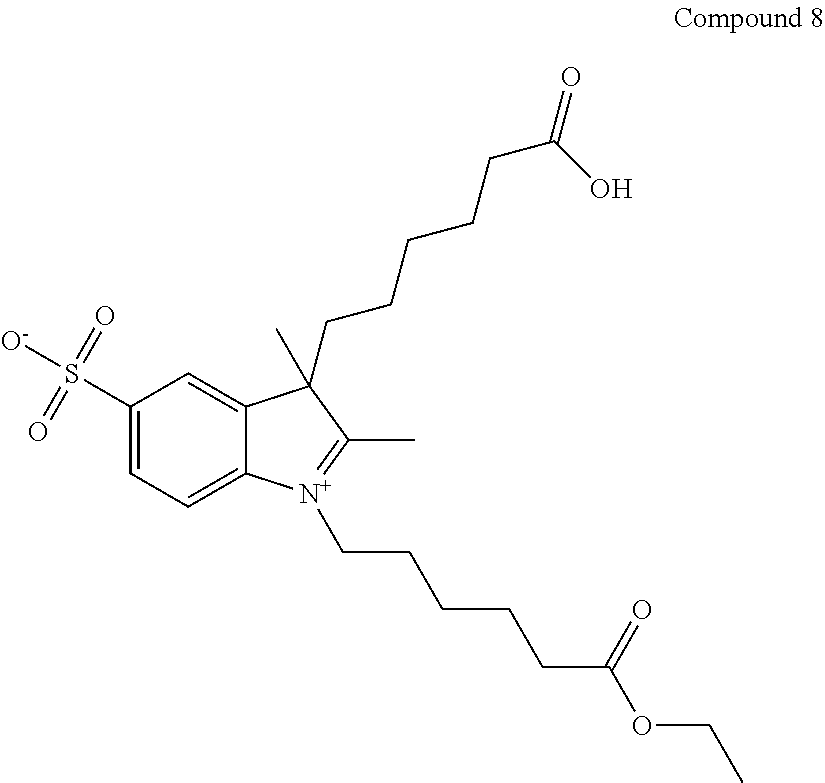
C1(S([O-])(=O)=O)=CC=C2C(=C1)C(C)(CCCCCC(=O)O)C(C)=[N+]2CCCCCC(OCC)=O
